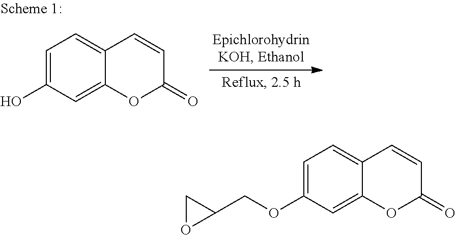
C1=C(O)C=C2C(=C1)C=CC(=O)O2.C1=C(OCC2CO2)C=C2C(=C1)C=CC(=O)O2
